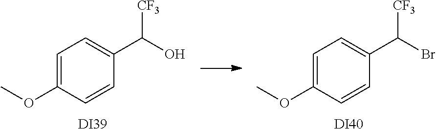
C1=C(OC)C=CC(C([CF3])O)=C1.[DI39].C1=C(OC)C=CC(C([CF3])Br)=C1.[DI40]
